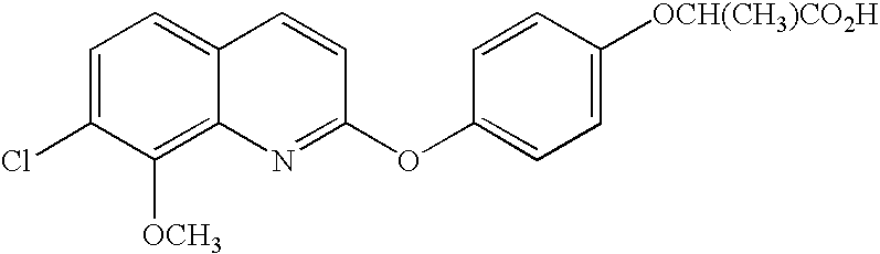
C1=C(Cl)C([OCH3])=C2C(=C1)C=CC(OC1=CC=C([OCH(CH3)CO2H])C=C1)=N2
